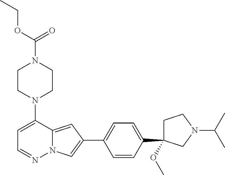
N1(C2=CC=NN3C2=CC(C2=CC=C(C4(OC)CCN(C(C)C)C4)C=C2)=C3)CCN(C(=O)OCC)CC1
